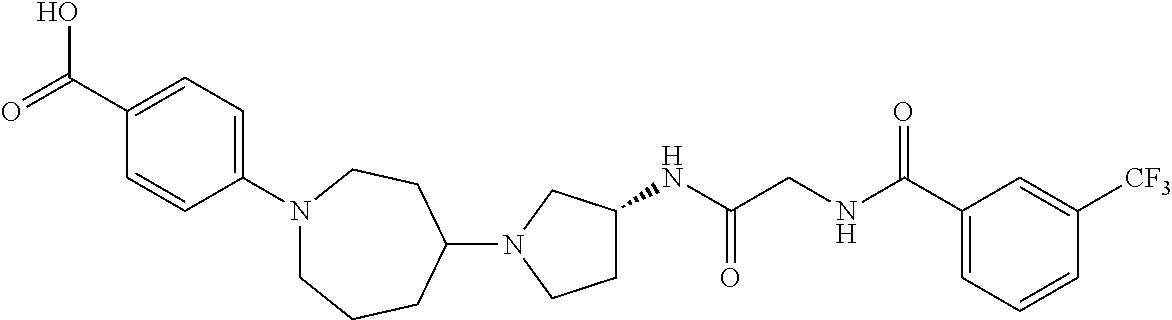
N1(C2CCN(C3=CC=C(C(=O)O)C=C3)CCC2)CCC(NC(CNC(C2=CC=CC([CF3])=C2)=O)=O)C1
